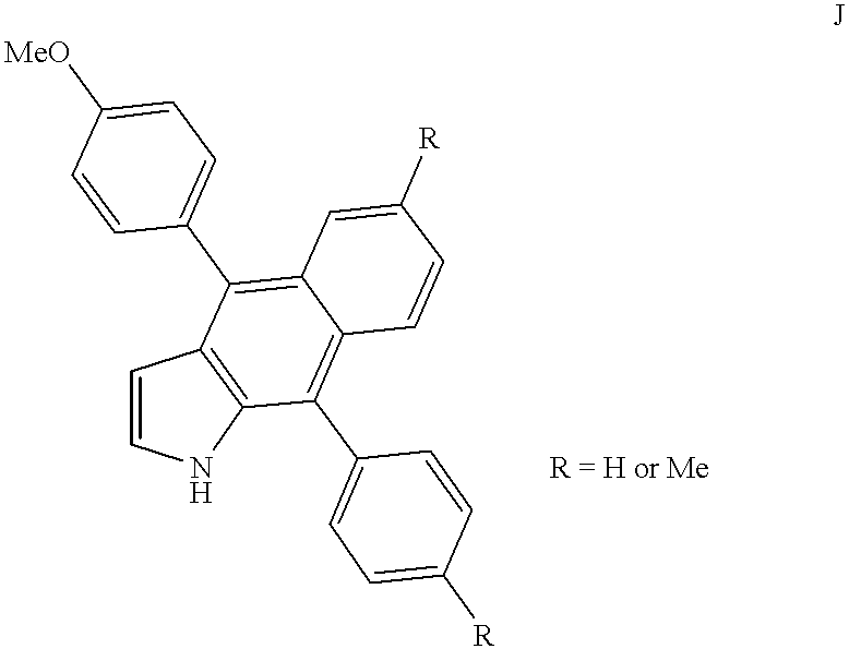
C1=CNC2=C1C(C1=CC=C([MeO])C=C1)=C1C(=C2C2=CC=C([R])C=C2)C=CC([R])=C1
